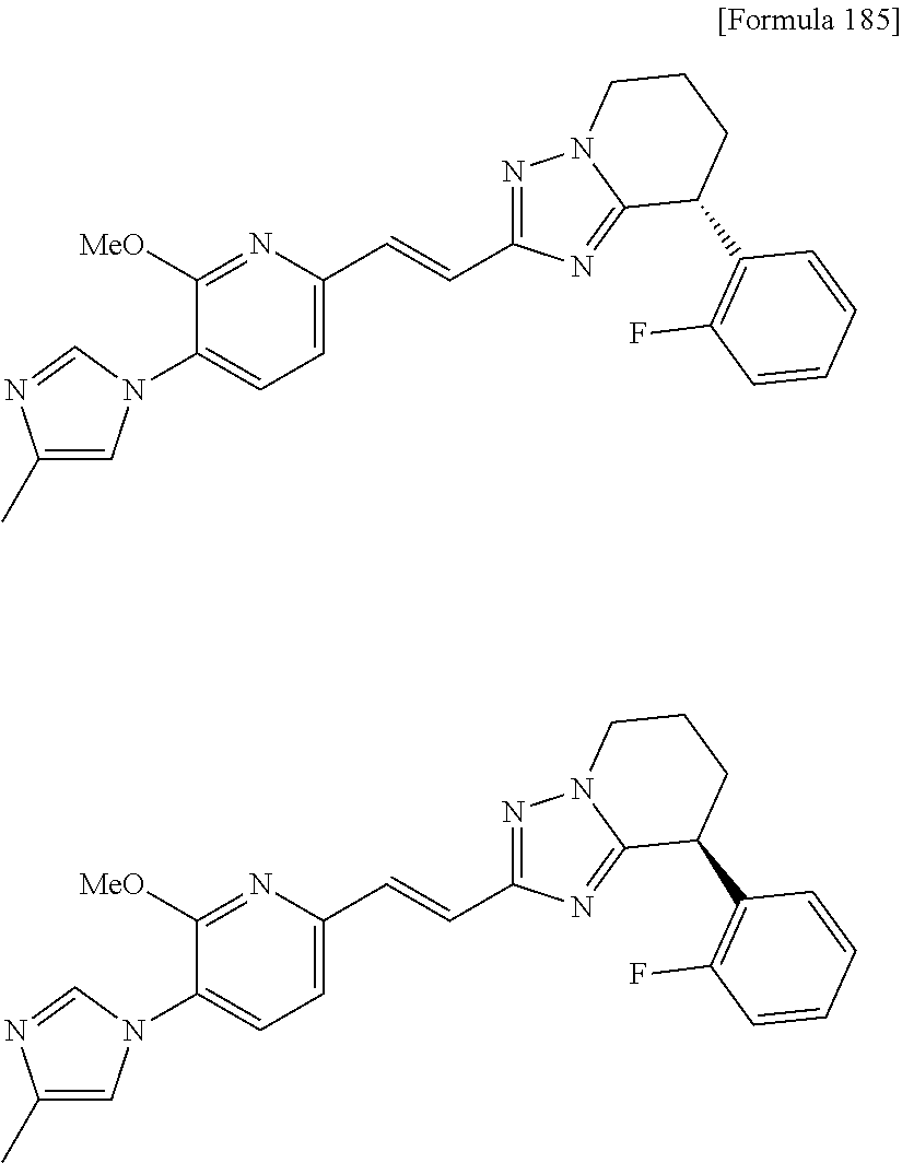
C1([MeO])=NC(C=CC2=NN3C(=N2)C(C2=C(F)C=CC=C2)CCC3)=CC=C1N1C=C(C)N=C1.C1([MeO])=NC(C=CC2=NN3C(=N2)C(C2=C(F)C=CC=C2)CCC3)=CC=C1N1C=C(C)N=C1
